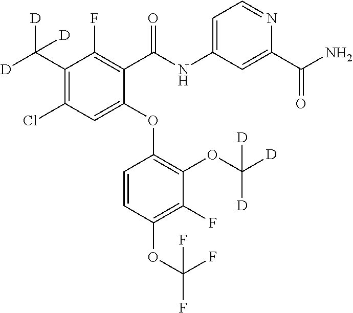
C1(Cl)=C(C([D])([D])[D])C(F)=C(C(=O)NC2=CC=NC(C(N)=O)=C2)C(OC2=C(OC([D])([D])[D])C(F)=C(OC(F)(F)F)C=C2)=C1
